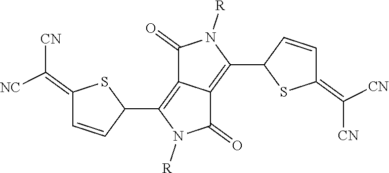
C1(C2SC(=C([CN])[CN])C=C2)=C2C(=C(C3SC(=C([CN])[NC])C=C3)N([R])C2=O)C(=O)N1[R]
